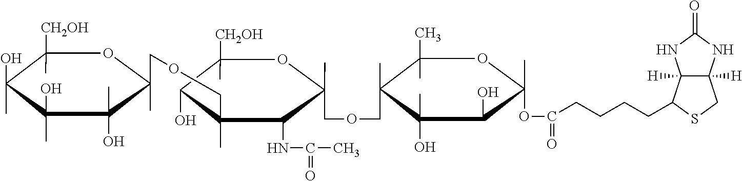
O(CC1(C)C(NC(=O)C)C(C)(COCC2(C)C(C)(O)C(C)(O)C(O)(C)C([CH2OH])(C)O2)C(O)C([CH2OH])(C)O1)CC1(C)C(C)(C)OC(C)(OC(CCCCC2C3([H])C([H])(CS2)NC(=O)N3)=O)C(O)C1(O)C
